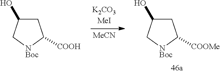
[MeCN].C1C(O)C[NBoc]C1[COOMe].C1C(O)C[NBoc]C1[COOH]
